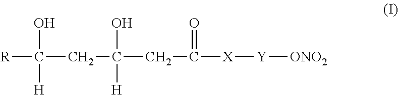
[R]C(O)([H])CC(O)([H])CC([X][Y][ONO2])=O
